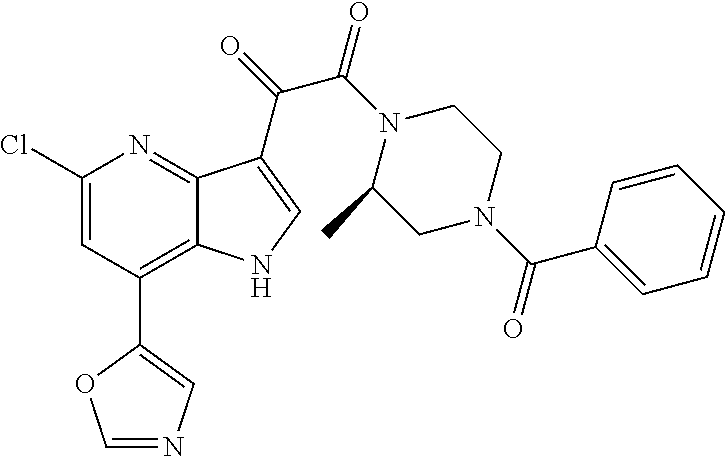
C1(C2=C3C(=NC(Cl)=C2)C(C(=O)C(N2C(C)CN(C(C4=CC=CC=C4)=O)CC2)=O)=CN3)=CN=CO1
